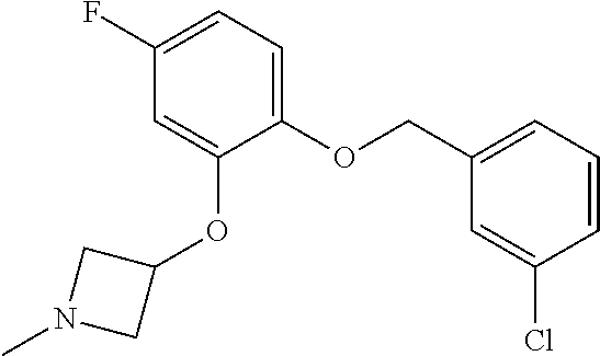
C1(F)=CC=C(OCC2=CC=CC(Cl)=C2)C(OC2CN(C)C2)=C1
